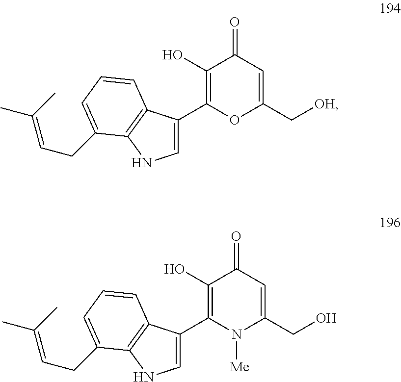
C1(O)=C(C2=CNC3=C2C=CC=C3CC=C(C)C)OC(C[OH])=CC1=O.C1(O)=C(C2=CNC3=C2C=CC=C3CC=C(C)C)N([Me])C(CO)=CC1=O
